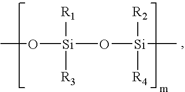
CO[Si](O[Si](C)([R2])[R4])([R1])[R3]
